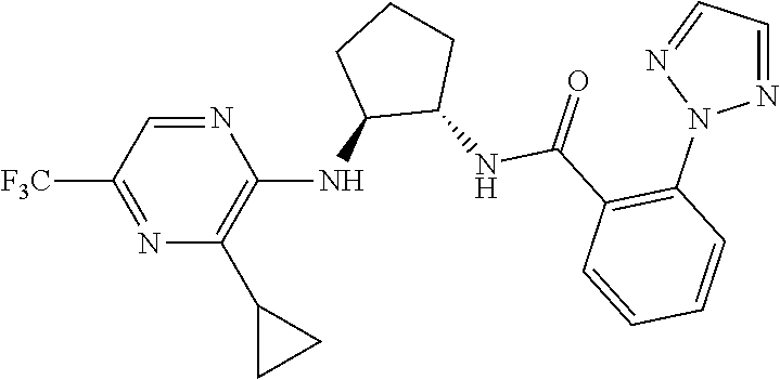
N1=CC([F3C])=NC(C2CC2)=C1NC1C(NC(C2=C(N3N=CC=N3)C=CC=C2)=O)CCC1
